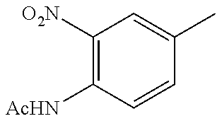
C1([O2N])=C([AcHN])C=CC(C)=C1
